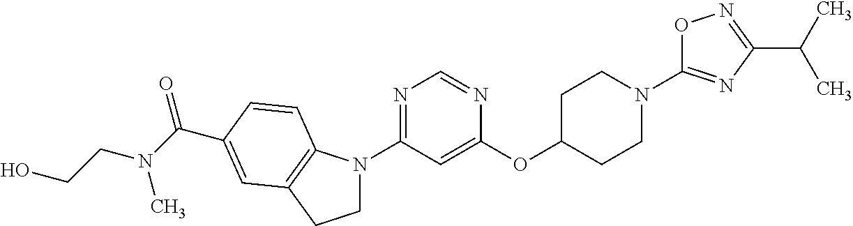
C1(OC2CCN(C3=NC(C(C)C)=NO3)CC2)=CC(N2CCC3=C2C=CC(C(=O)N(CCO)C)=C3)=NC=N1
